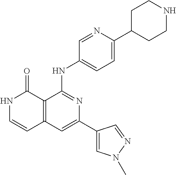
N1C=CC2=C(C1=O)C(NC1=CC=C(C3CCNCC3)N=C1)=NC(C1=CN(C)N=C1)=C2
